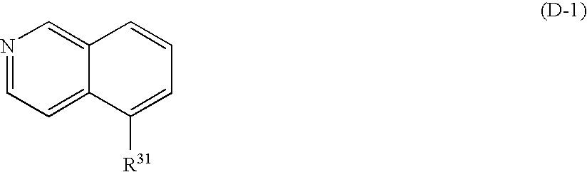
N1=CC=C2C(=C1)C=CC=C2[R31]
